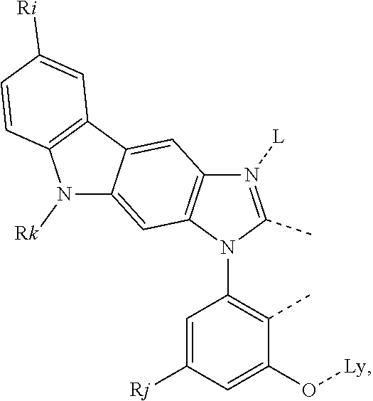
C1(N2C(C)=N([L])C3=C2C=C2C(=C3)C3=C(N2[Rk])C=CC([Ri])=C3)=C(C)C(O[Ly])=CC([Rj])=C1
